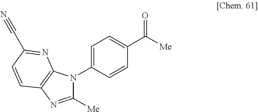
C1=C(N2C([Me])=NC3=C2N=C(C#N)C=C3)C=CC(C(=O)[Me])=C1
